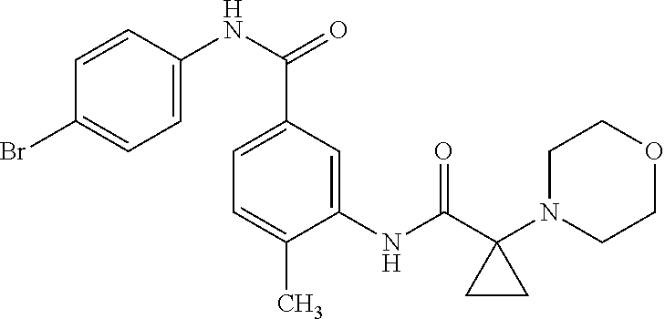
C1(NC(C2(N3CCOCC3)CC2)=O)=CC(C(NC2=CC=C(Br)C=C2)=O)=CC=C1C
